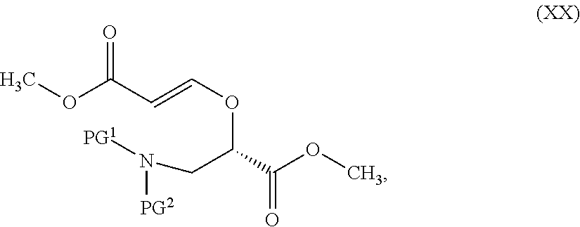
COC(C=COC(CN([PG2])[PG1])C(OC)=O)=O
